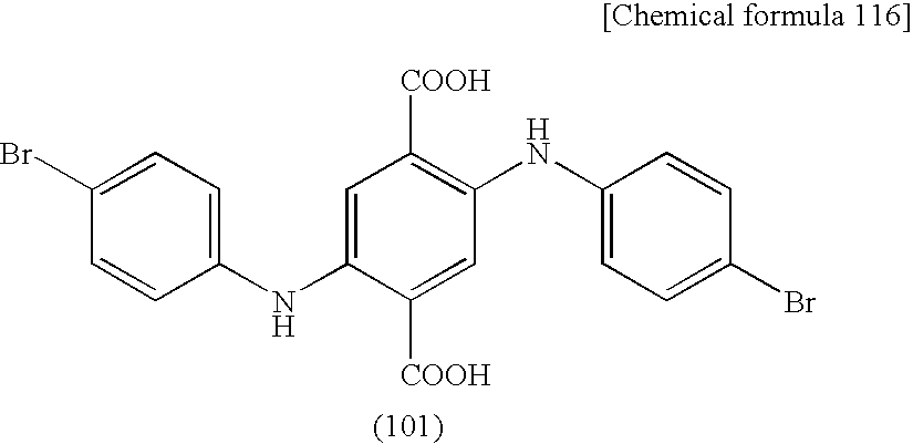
C1=C(NC2=CC=C(Br)C=C2)C([COOH])=CC(NC2=CC=C(Br)C=C2)=C1[COOH]
